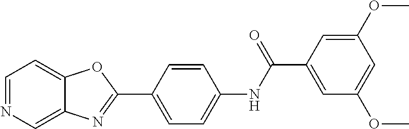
C1=CC(NC(C2=CC(OC)=CC(OC)=C2)=O)=CC=C1C1=NC2=CN=CC=C2O1
